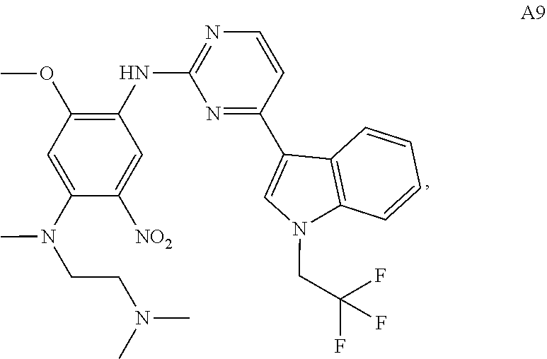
N(C)(C)CCN(C)C1=CC(OC)=C(NC2=NC=CC(C3=CN(CC(F)(F)F)C4=C3C=CC=C4)=N2)C=C1[NO2]
